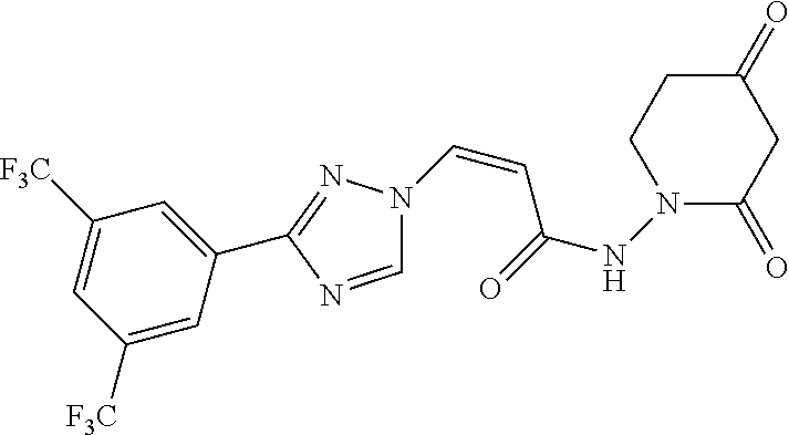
C(=CC(NN1C(=O)CC(=O)CC1)=O)N1C=NC(C2=CC([F3C])=CC([F3C])=C2)=N1
